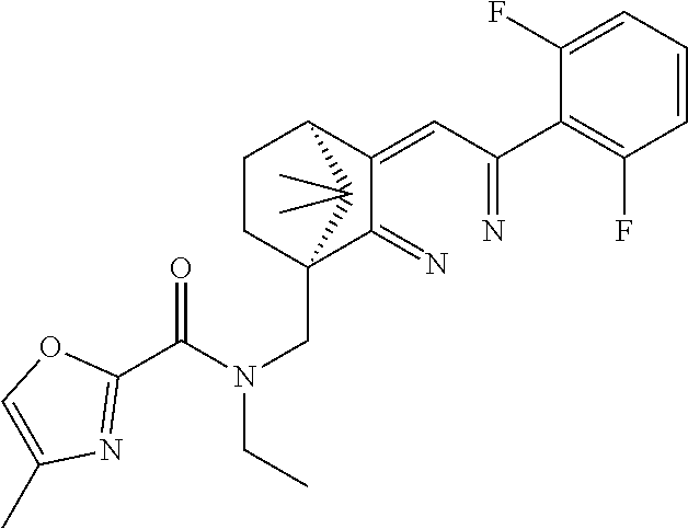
C1(=CC(=N)C2=C(F)C=CC=C2F)C(=N)C2(CN(CC)C(C3=NC(C)=CO3)=O)CCC1C2(C)C
